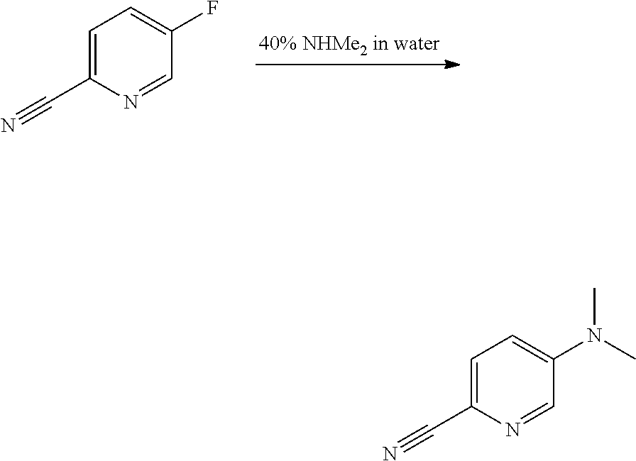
C1=C(C#N)N=CC(F)=C1.C1=C(C#N)N=CC(N(C)C)=C1
